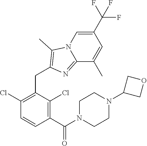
C1(Cl)=C(CC2=C(C)N3C=C(C(F)(F)F)C=C(C)C3=N2)C(Cl)=C(C(N2CCN(C3COC3)CC2)=O)C=C1
